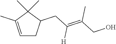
C1=C(C)C(C)(C)C(CC(=C(CO)C)[H])C1
